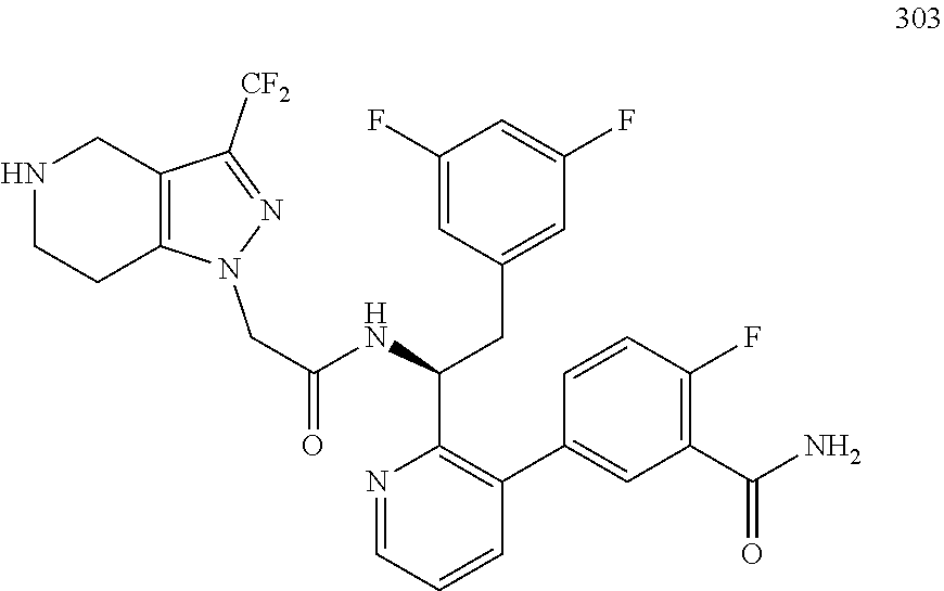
C12=C(N(CC(NC(CC3=CC(F)=CC(F)=C3)C3=C(C4=CC(C(N)=O)=C(F)C=C4)C=CC=N3)=O)N=C1[CF2])CCNC2
